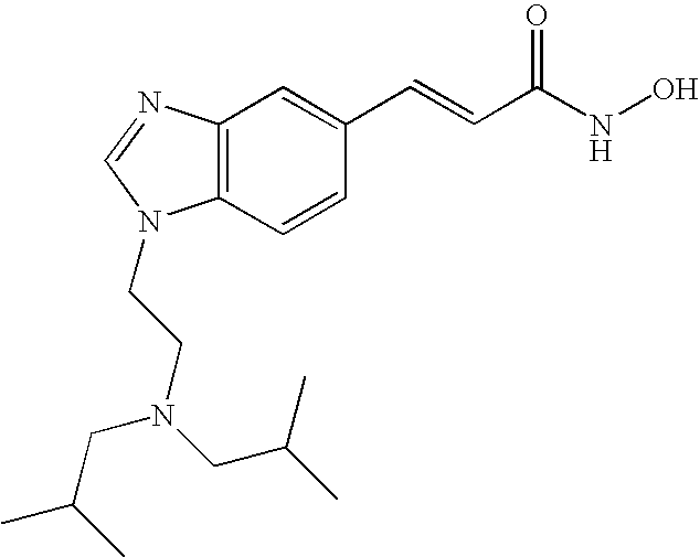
C12=C(C=CC(C=CC(NO)=O)=C1)N(CCN(CC(C)C)CC(C)C)C=N2
